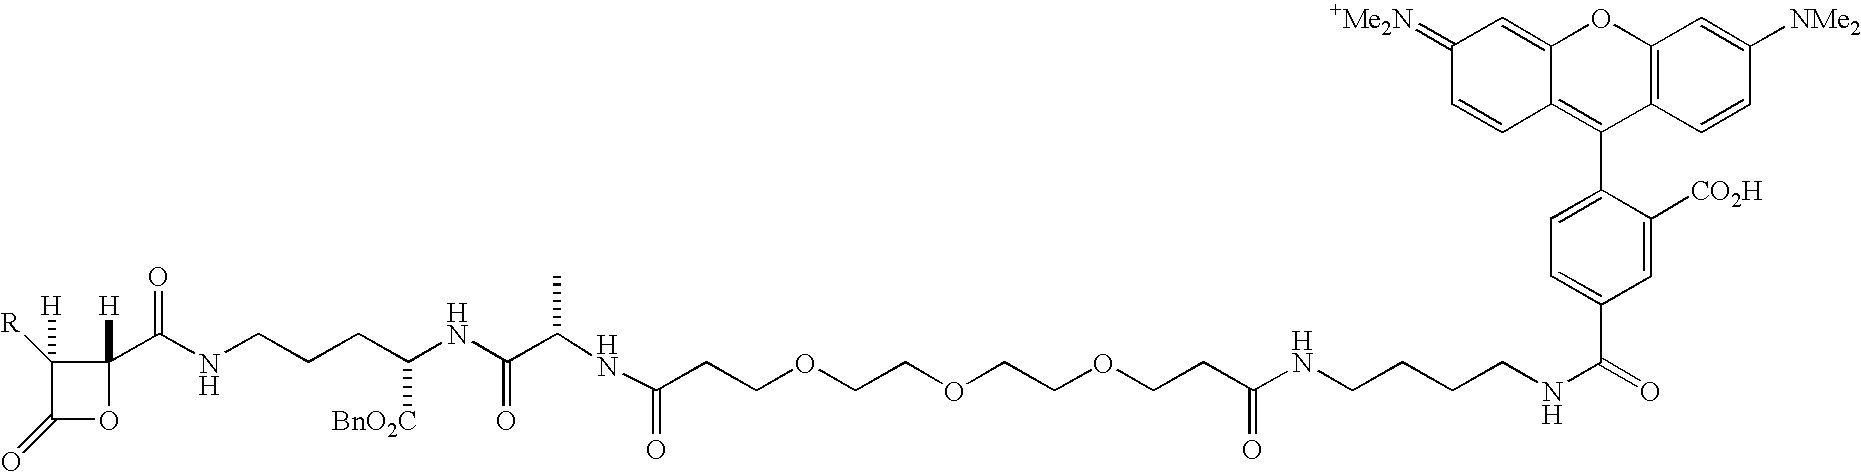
C1([R])([H])C(=O)OC1([H])C(NCCCC(NC(C(NC(CCOCCOCCOCCC(NCCCCNC(=O)C1=CC=C(C2=C3C(=CC(=[+Me2N])C=C3)OC3=C2C=CC([NMe2])=C3)C([CO2H])=C1)=O)=O)C)=O)[BnO2C])=O
